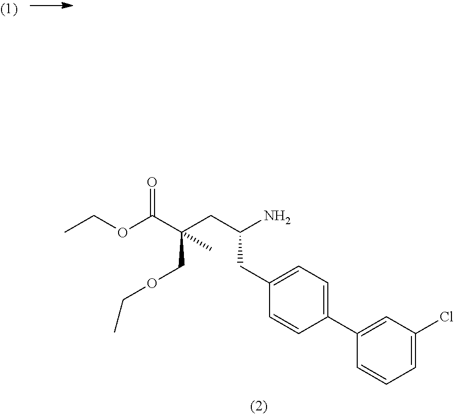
O(C(=O)C(CC(N)CC1=CC=C(C2=CC(Cl)=CC=C2)C=C1)(COCC)C)CC
